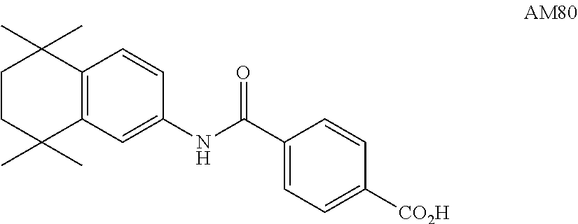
C1CC(C)(C)C2=C(C1(C)C)C=CC(NC(C1=CC=C([CO2H])C=C1)=O)=C2
